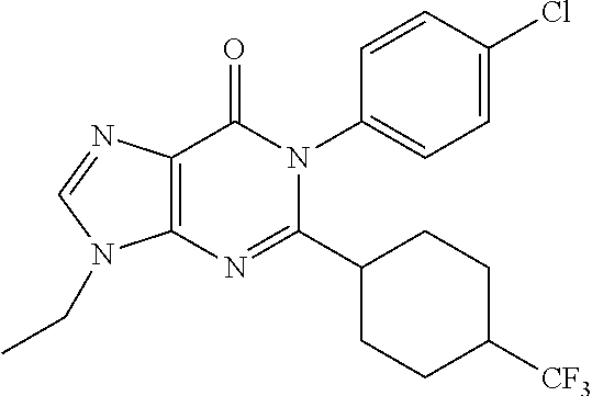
C12=C(N=C(C3CCC([CF3])CC3)N(C3=CC=C(Cl)C=C3)C1=O)N(CC)C=N2
